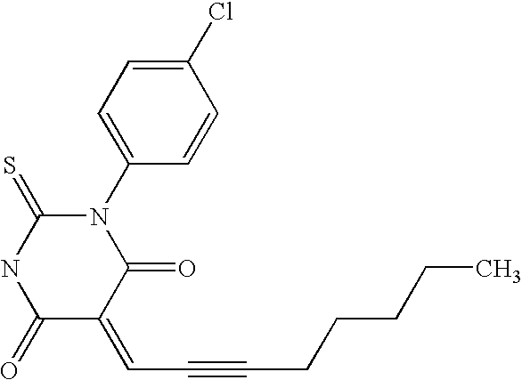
O=C1C(=CC#CCCCCC)C(=O)N(C2=CC=C(Cl)C=C2)C(=S)N1
